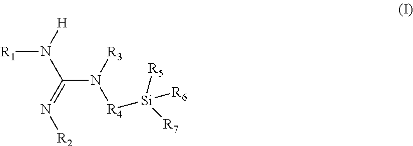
[R1]N([H])C(=N[R2])N([R3])[R4][Si]([R7])([R5])[R6]
